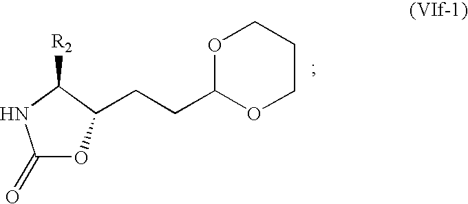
N1C(=O)OC(CCC2OCCCO2)C1[R2]
